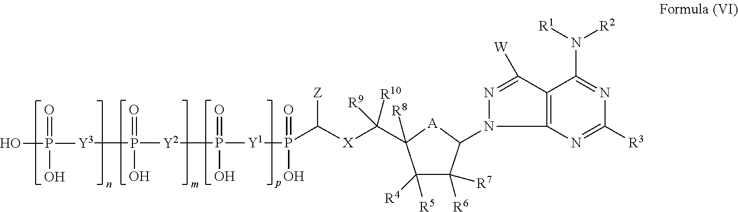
C1([R3])=NC2=C(C([W])=NN2C2C([R6])([R7])C([R5])([R4])C([R8])(C([X]C(P(=O)([Y1]P([Y2]P([Y3]P(O)(=O)O)(O)=O)(O)=O)O)[Z])([R9])[R10])[A]2)C(N([R1])[R2])=N1
